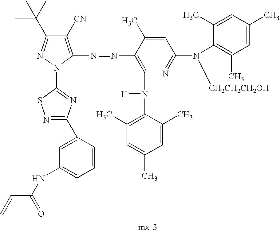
N1=C(C(C)(C)C)C([CN])=C(N=NC2=C(N([H])C3=C(C)C=C(C)C=C3C)N=C(N([CH2CH2CH2OH])C3=C(C)C=C(C)C=C3C)C=C2C)N1C1=NC(C2=CC(NC(C=C)=O)=CC=C2)=NS1
